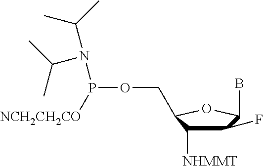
C1(F)C([NHMMT])C(COP(N(C(C)C)C(C)C)[NCH2CH2CO])OC1B
